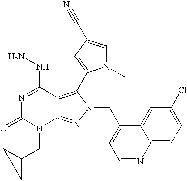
N1=C(NN)C2=C(C3=CC(C#N)=CN3C)N(CC3=CC=NC4=CC=C(Cl)C=C34)N=C2N(CC2CC2)C1=O
